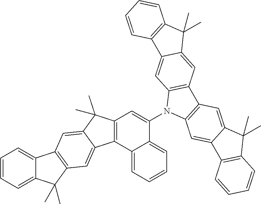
C12=CC=CC=C1C(C)(C)C1=C2C=C2C(C)(C)C3=C(C2=C1)C1=CC=CC=C1C(N1C2=C(C4=C1C=C1C(=C4)C(C)(C)C4=C1C=CC=C4)C=C1C(=C2)C2=C(C1(C)C)C=CC=C2)=C3
